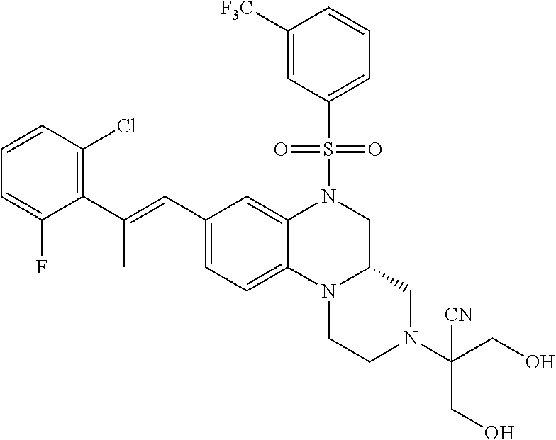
C1CN2C(CN1C(CO)(CO)[CN])CN(S(C1=CC=CC([F3C])=C1)(=O)=O)C1=CC(C=C(C3=C(Cl)C=CC=C3F)C)=CC=C21
